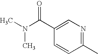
C1(C(N(C)C)=O)=CN=C(C)C=C1
